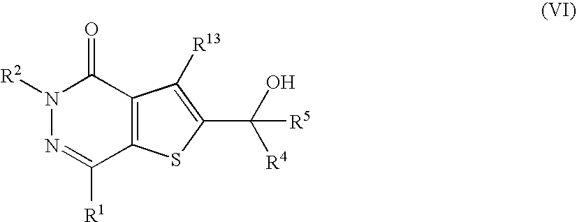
N1([R2])N=C([R1])C2=C(C1=O)C([R13])=C(C(O)([R4])[R5])S2
